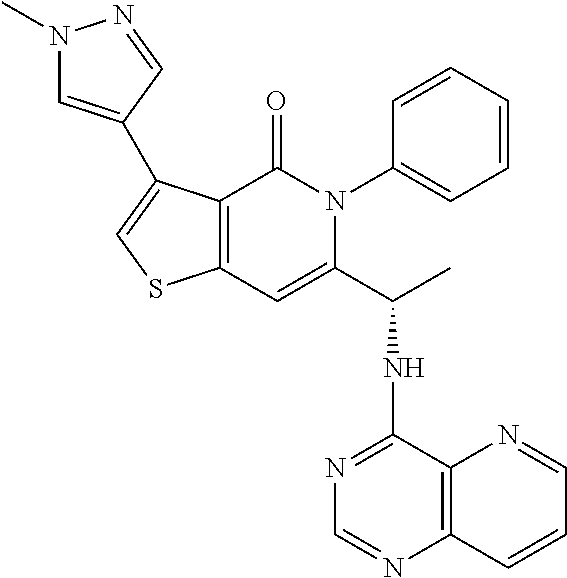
C12=C(C(=O)N(C3=CC=CC=C3)C(C(C)NC3=NC=NC4=C3N=CC=C4)=C1)C(C1=CN(C)N=C1)=CS2
